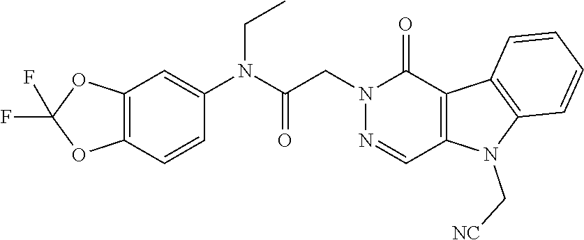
N1(CC(N(C2=CC3=C(C=C2)OC(F)(F)O3)CC)=O)N=CC2=C(C1=O)C1=C(N2C[NC])C=CC=C1
